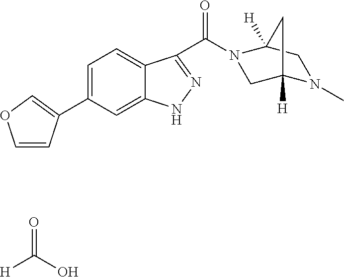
[H]C(=O)O.C1=C(C2=COC=C2)C=C2C(=C1)C(C(=O)N1CC3([H])N(C)CC1([H])C3)=NN2
